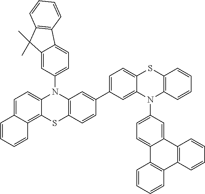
C12=C3C(=CC=C1C=CC=C2)N(C1=CC=C2C(=C1)C(C)(C)C1=C2C=CC=C1)C1=C(S3)C=CC(C2=CC=C3C(=C2)N(C2=CC=C4C(=C2)C2=C(C5=C4C=CC=C5)C=CC=C2)C2=C(S3)C=CC=C2)=C1
